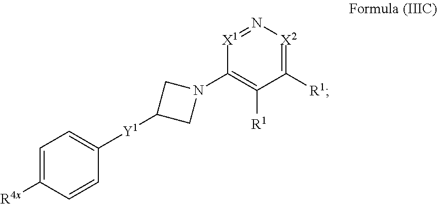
C1([R1])=[X2]N=[X1]C(N2CC([Y1]C3=CC=C([R4x])C=C3)C2)=C1[R1]
